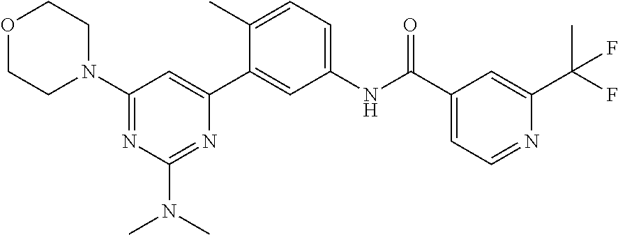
O1CCN(C2=NC(N(C)C)=NC(C3=CC(NC(C4=CC=NC(C(F)(C)F)=C4)=O)=CC=C3C)=C2)CC1
